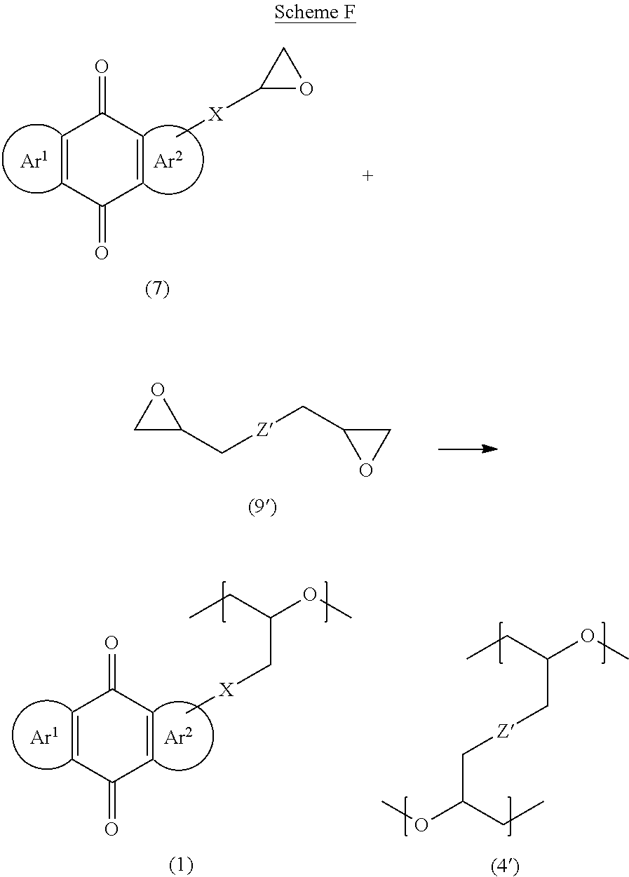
C1=CC(=O)C=CC1=O.[Ar2].[Ar1].C[X]C1OC1.C1C(C[Z]CC2CO2)O1.C1=CC(=O)C=CC1=O.[Ar2].[Ar1].C[X]CC(CC)OC.C([Z]CC(CC)OC)C(OC)CC
